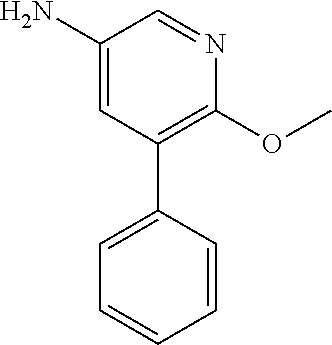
C1(N)=CC(C2=CC=CC=C2)=C(OC)N=C1
